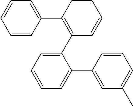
C1=CC(C2=C(C3=CC=CC=C3C3=CC(C)=CC=C3)C=CC=C2)=CC=C1
